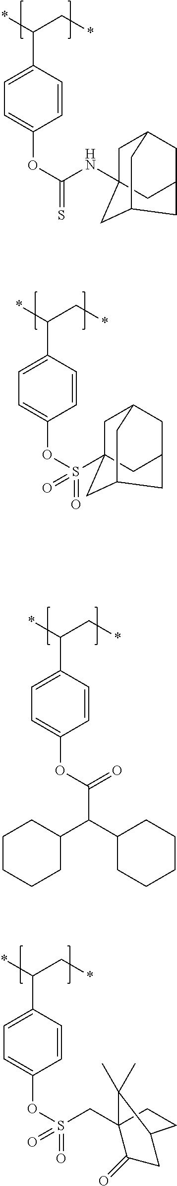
*C(C*)C1=CC=C(OC(=S)NC23CC4CC(C2)CC(C3)C4)C=C1.*C(C*)C1=CC=C(OS(=O)(=O)C23CC4CC(C2)CC(C3)C4)C=C1.*C(C*)C1=CC=C(OC(=O)C(C2CCCCC2)C2CCCCC2)C=C1.*C(C*)C1=CC=C(OS(CC23C(C)(C)C(CC2=O)CC3)(=O)=O)C=C1
